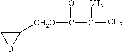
C1([CH2O]C(=O)C(C)=C)CO1
